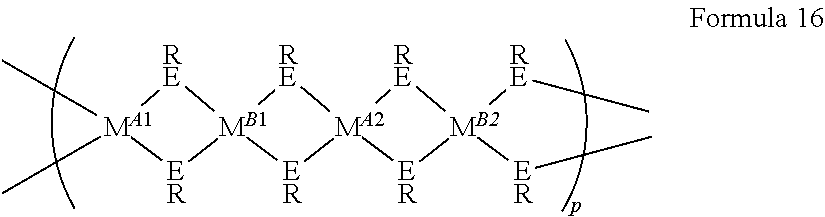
[RE]1[MA1](CC)(CC)[ER][MB1]12[RE][MA2]1([RE][MB2]([RE]CC)([ER]CC)[ER]1)[ER]2
